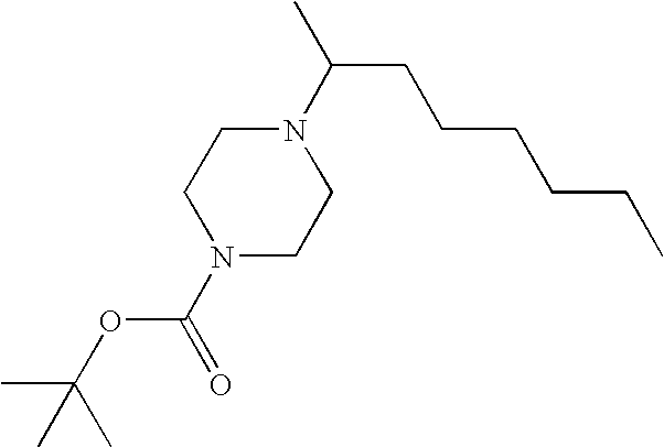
N1(C(CCCCCC)C)CCN(C(=O)OC(C)(C)C)CC1
